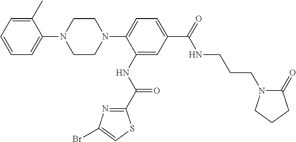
C1CN(C2=CC=C(C(=O)NCCCN3C(=O)CCC3)C=C2NC(C2=NC(Br)=CS2)=O)CCN1C1=CC=CC=C1C
